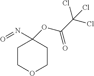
C1COCCC1(N=O)OC(C(Cl)(Cl)Cl)=O
